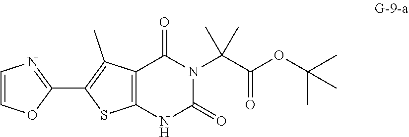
C1(C2=C(C)C3=C(S2)NC(=O)N(C(C(OC(C)(C)C)=O)(C)C)C3=O)=NC=CO1
